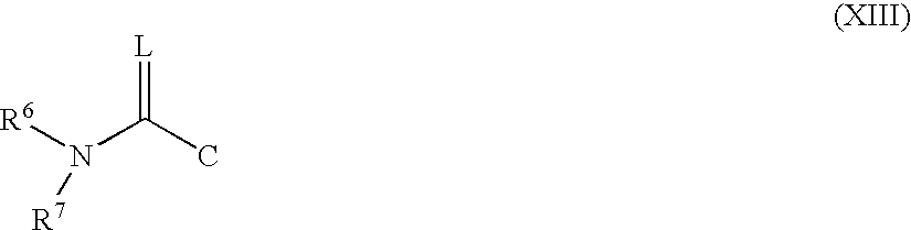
[R6]N(C(C)=[L])[R7]
